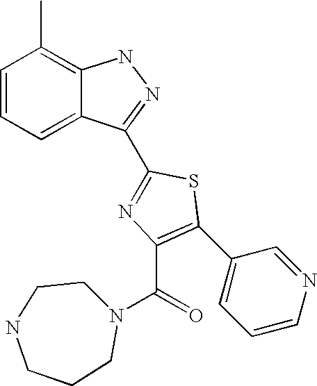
C1=CC=C2C(=C1C)NN=C2C1=NC(C(N2CCNCCC2)=O)=C(C2=CC=CN=C2)S1
